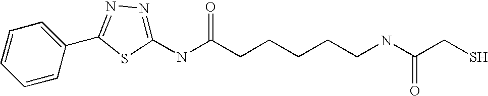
C1(NC(CCCCCNC(CS)=O)=O)=NN=C(C2=CC=CC=C2)S1
